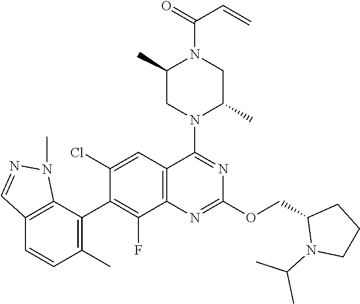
C12=C(C=C(Cl)C(C3=C(C)C=CC4=C3N(C)N=C4)=C1F)C(N1C(C)CN(C(=O)C=C)C(C)C1)=NC(OCC1N(C(C)C)CCC1)=N2
